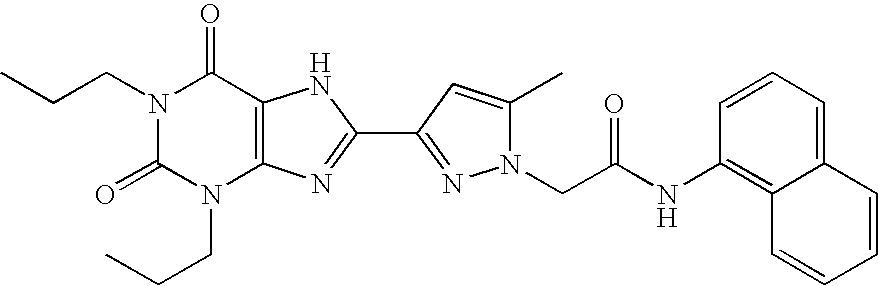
N1(CCC)C(=O)N(CCC)C2=C(C1=O)NC(C1=NN(CC(NC3=C4C(=CC=C3)C=CC=C4)=O)C(C)=C1)=N2
